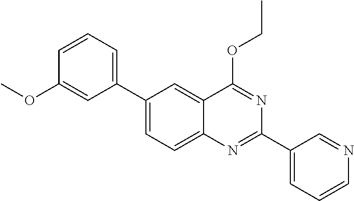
C1(C2=CC=CC(OC)=C2)=CC=C2C(=C1)C(OCC)=NC(C1=CC=CN=C1)=N2
